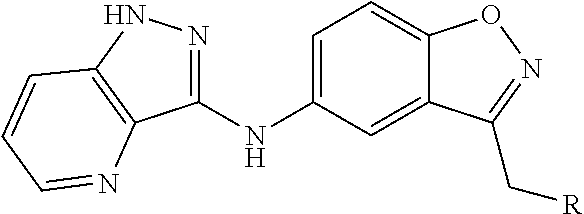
C1=C(NC2=NNC3=C2N=CC=C3)C=C2C(=C1)ON=C2C[R]
